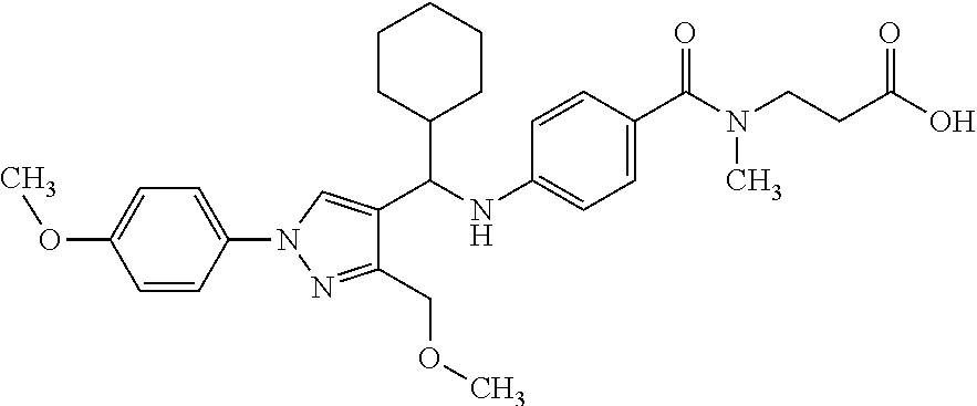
C1=CC(N2C=C(C(NC3=CC=C(C(=O)N(CCC(O)=O)C)C=C3)C3CCCCC3)C(COC)=N2)=CC=C1OC
